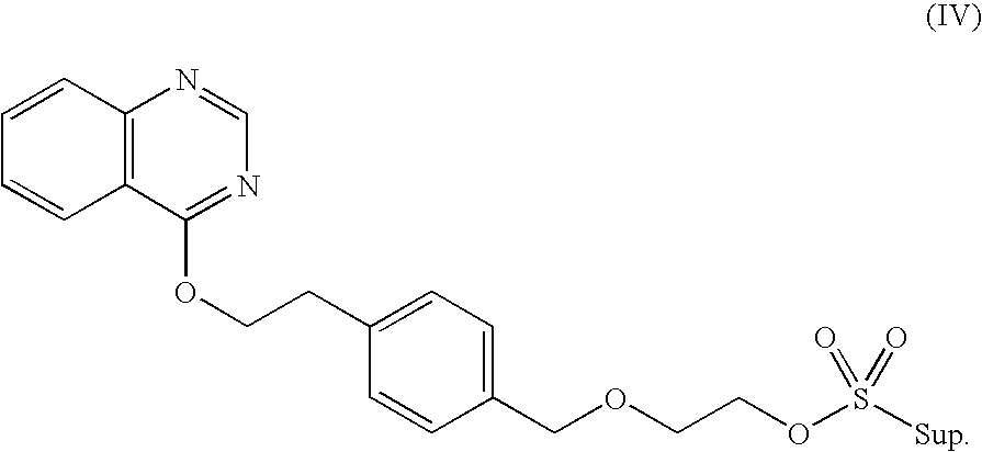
C1=CC2=C(C=C1)C(OCCC1=CC=C(COCCOS([Sup])(=O)=O)C=C1)=NC=N2
